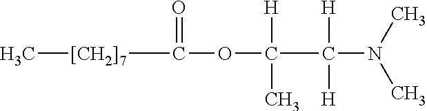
C[[CH2]7]C(=O)OC(C(N(C)C)([H])[H])([H])C
